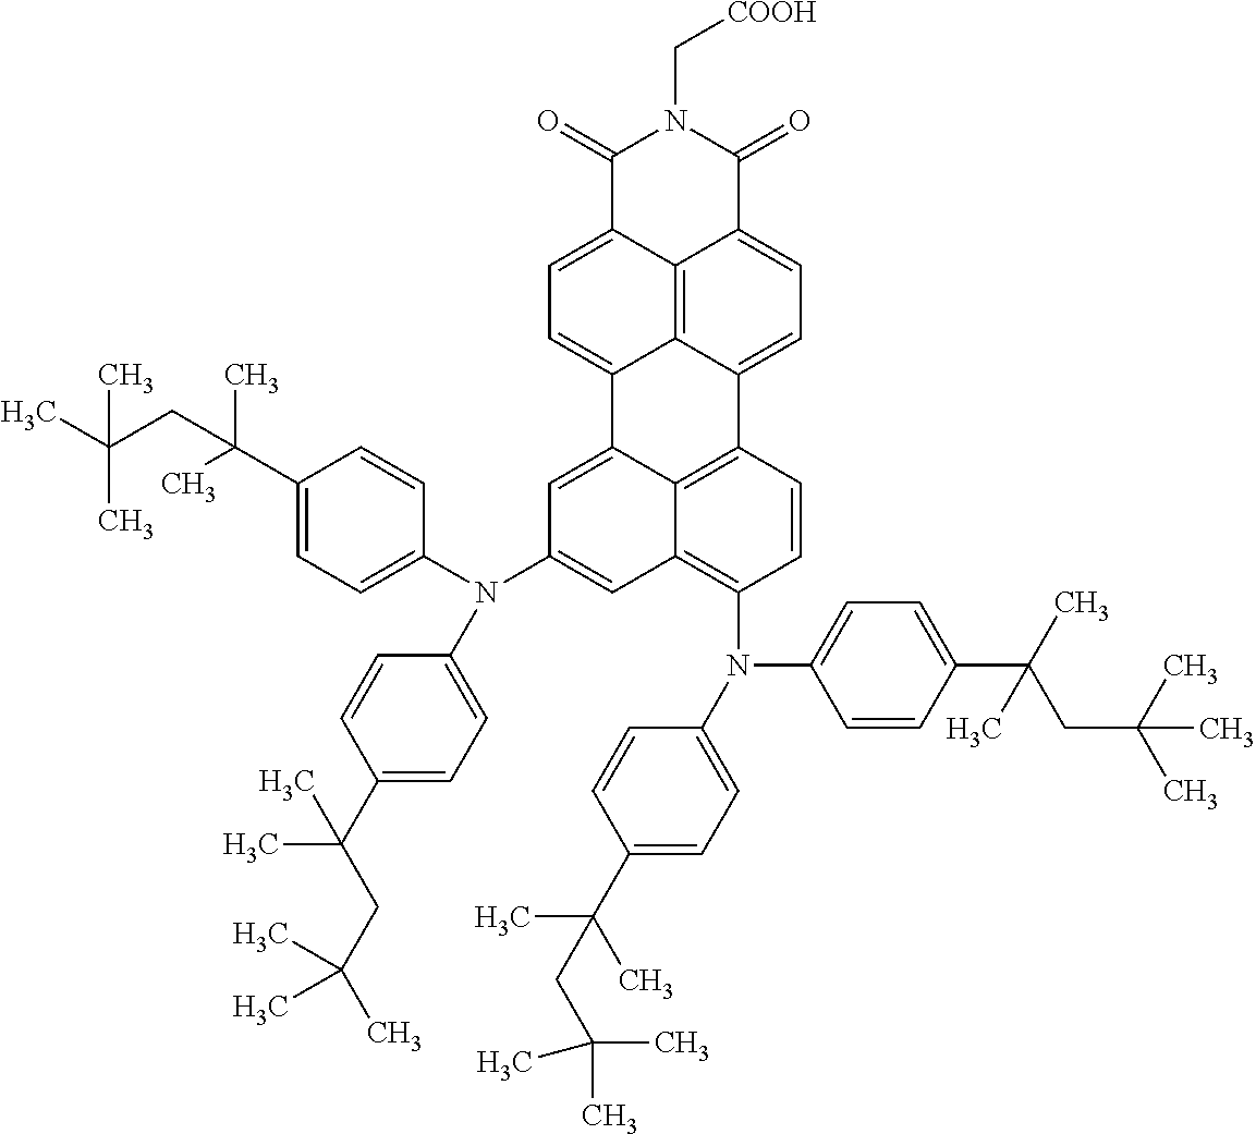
C1(=O)C2=CC=C3C4=C2C(=CC=C4C2=C4C3=CC(N(C3=CC=C(C(C)(C)CC(C)(C)C)C=C3)C3=CC=C(C(C)(CC(C)(C)C)C)C=C3)=CC4=C(N(C3=CC=C(C(CC(C)(C)C)(C)C)C=C3)C3=CC=C(C(C)(C)CC(C)(C)C)C=C3)C=C2)C(=O)N1C[COOH]
